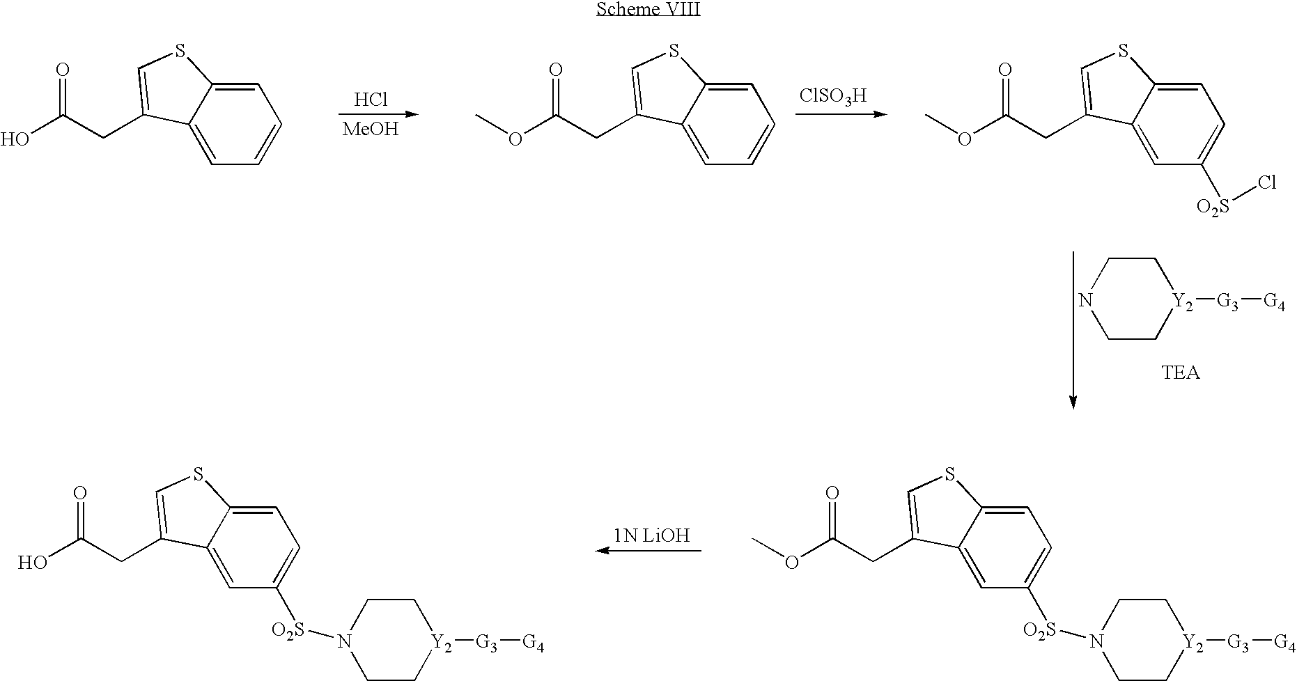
Cl.[MeOH].[ClSO3H].C1=C2C(=CC=C1)C(CC(O)=O)=CS2.C1=C2C(=CC=C1)C(CC(OC)=O)=CS2.C1=C2C(=CC([O2S]Cl)=C1)C(CC(OC)=O)=CS2.N1CC[Y2]([G3][G4])CC1.C1=C2C(=CC([O2S]N3CC[Y2]([G3][G4])CC3)=C1)C(CC(OC)=O)=CS2.C1=C2C(=CC([O2S]N3CC[Y2]([G3][G4])CC3)=C1)C(CC(O)=O)=CS2
